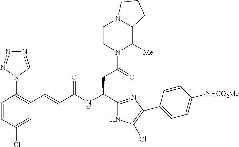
C1=CC(Cl)=CC(C=CC(NC(C2=NC(C3=CC=C([NHCO2Me])C=C3)=C(Cl)N2)CC(N2C([Me])C3N(CC2)CCC3)=O)=O)=C1N1C=NN=N1
